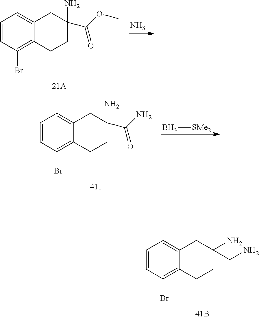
C1=CC(Br)=C2C(=C1)CC(N)(C(OC)=O)CC2.N.C1=CC(Br)=C2C(=C1)CC(N)(C(=O)N)CC2.B[SMe2].C1=CC(Br)=C2C(=C1)CC(N)(CN)CC2
